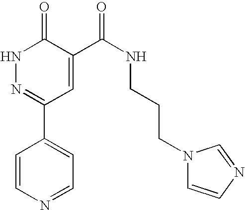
N1N=C(C2=CC=NC=C2)C=C(C(NCCCN2C=CN=C2)=O)C1=O
